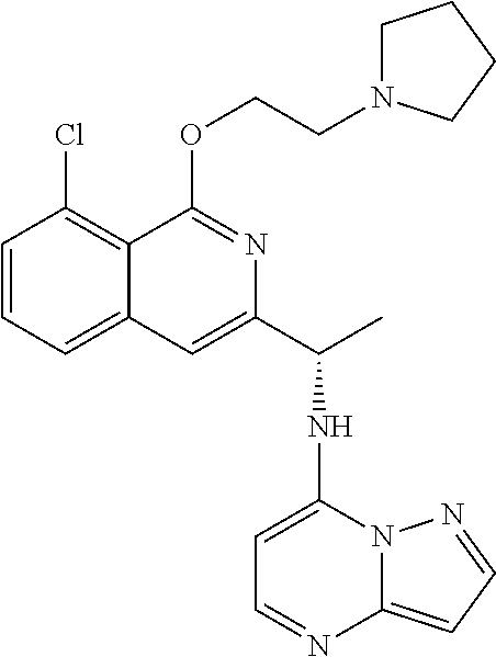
C1=CC=C2C(=C1Cl)C(OCCN1CCCC1)=NC(C(NC1=CC=NC3=CC=NN13)C)=C2
